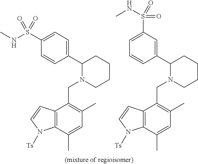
C1(S(NC)(=O)=O)=CC=C(C2N(CC3=C(C)C=C(C)C4=C3C=CN4[Ts])CCCC2)C=C1.C1=C(S(NC)(=O)=O)C=C(C2N(CC3=C(C)C=C(C)C4=C3C=CN4[Ts])CCCC2)C=C1
